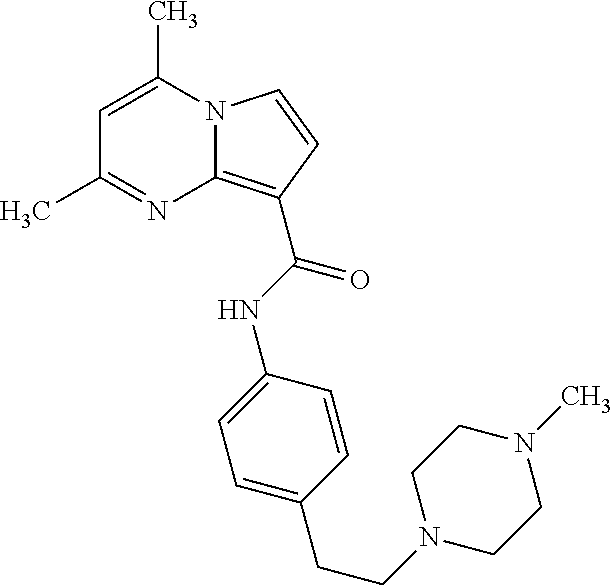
C1=C(C)N2C(=C(C(=O)NC3=CC=C(CCN4CCN(C)CC4)C=C3)C=C2)N=C1C
